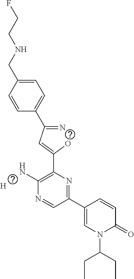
C1=CC(CNCCF)=CC=C1C(=N)C=C(O)C1=C(N)N=CC(C2=CN(C(CC)CC)C(=O)C=C2)=N1.[H]
